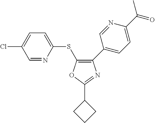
C1(C2=CC=C(C(C)=O)N=C2)=C(SC2=CC=C(Cl)C=N2)OC(C2CCC2)=N1
